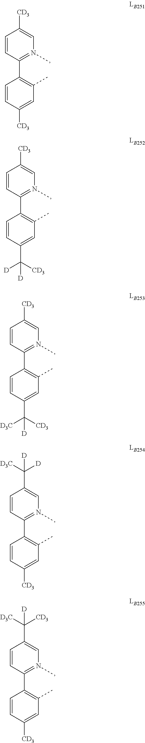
C1=CC(C2=C(C)C=C([CD3])C=C2)=N(C)C=C1[CD3].C1=CC(C2=C(C)C=C(C([CD3])([D])[D])C=C2)=N(C)C=C1[CD3].C1=CC(C2=C(C)C=C(C([CD3])([D3C])[D])C=C2)=N(C)C=C1[CD3].C1=CC(C2=C(C)C=C([CD3])C=C2)=N(C)C=C1C([D3C])([D])[D].C1=CC(C2=C(C)C=C([CD3])C=C2)=N(C)C=C1C([D3C])([CD3])[D]
